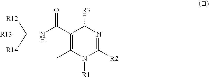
C1(C(NC([R14])([R12])[R13])=O)=C(C)N([R1])C([R2])=NC1[R3]
